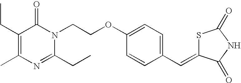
C1(CC)=C(C)N=C(CC)N(CCOC2=CC=C(C=C3SC(=O)NC3=O)C=C2)C1=O
